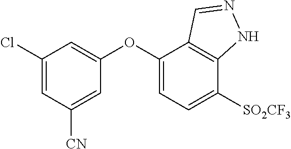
C1(Cl)=CC([CN])=CC(OC2=CC=C([SO2CF3])C3=C2C=NN3)=C1
